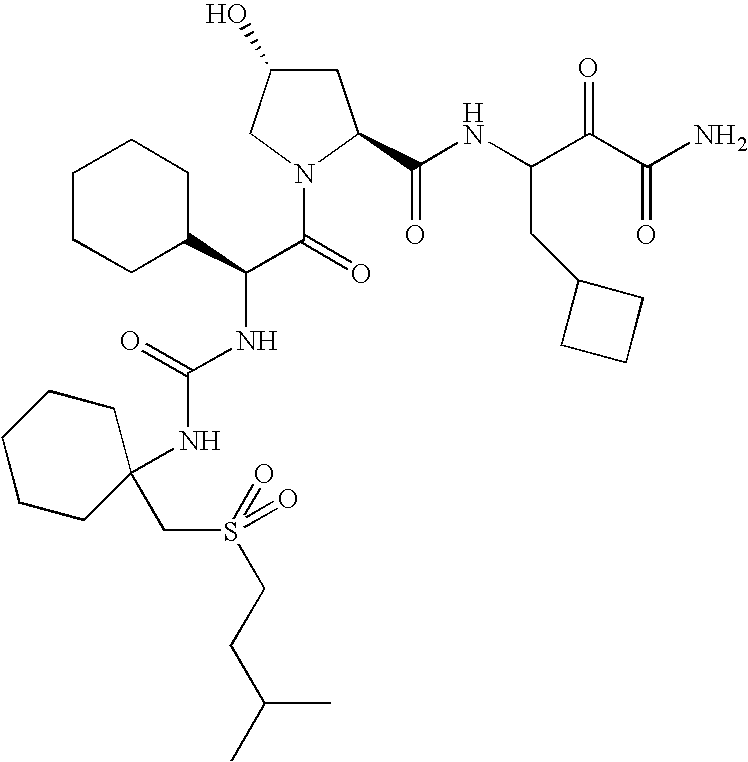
C1C(O)CN(C(C(NC(=O)NC2(CS(CCC(C)C)(=O)=O)CCCCC2)C2CCCCC2)=O)C1C(NC(C(C(N)=O)=O)CC1CCC1)=O
